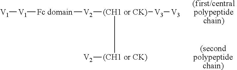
[V1][V1][Fc domain][V2][(CH1 or CK)]([(CH1 or CK)][V2])[V3][V3].[(first/central polypeptide chain)].[(second polypeptide chain)]
